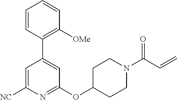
N1=C(OC2CCN(C(C=C)=O)CC2)C=C(C2=C([OMe])C=CC=C2)C=C1[NC]
